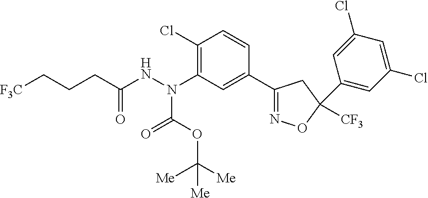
C1(N(NC(=O)CCC[F3C])C(OC([Me])([Me])[Me])=O)=C(Cl)C=CC(C2=NOC([CF3])(C3=CC(Cl)=CC(Cl)=C3)C2)=C1
